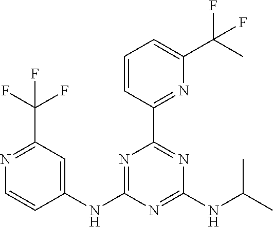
C1=CC(C2=NC(NC(C)C)=NC(NC3=CC(C(F)(F)F)=NC=C3)=N2)=NC(C(C)(F)F)=C1
